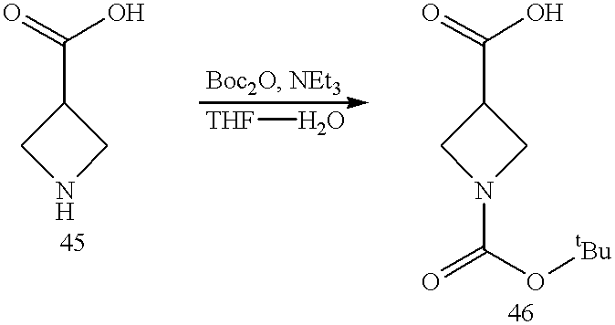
C1(C(=O)O)CNC1.[THF]O.C1(C(=O)O)CN(C(=O)O[tBu])C1
